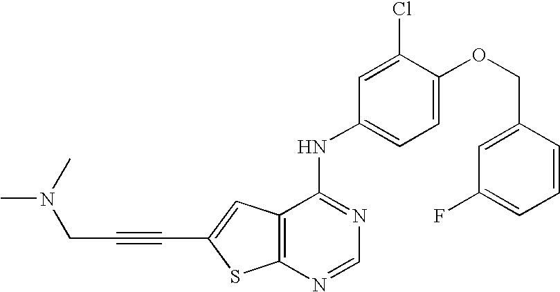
C12=C(C=C(C#CCN(C)C)S1)C(NC1=CC=C(OCC3=CC(F)=CC=C3)C(Cl)=C1)=NC=N2
